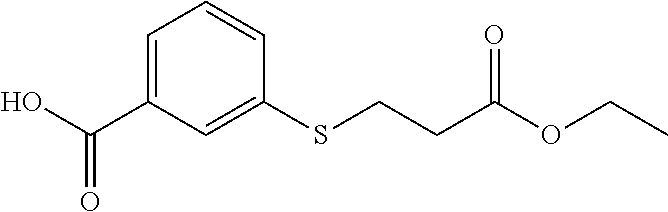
C1=C(C(=O)O)C=C(SCCC(OCC)=O)C=C1
